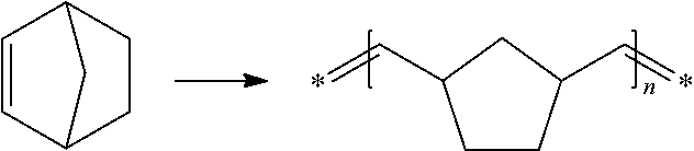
C1CC(C=*)CC1C=*.C1=CC2CCC1C2
